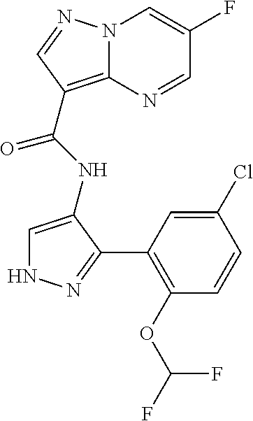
N12C(=C(C(NC3=CNN=C3C3=C(OC(F)F)C=CC(Cl)=C3)=O)C=N1)N=CC(F)=C2
